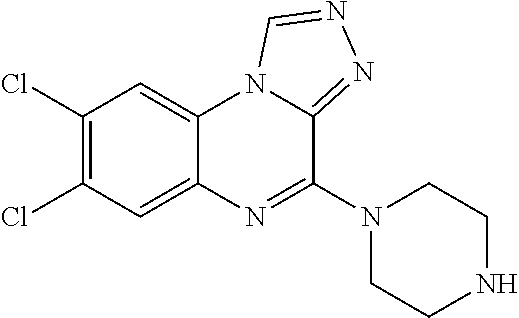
C12=CC(Cl)=C(Cl)C=C1N1C(=NN=C1)C(N1CCNCC1)=N2
